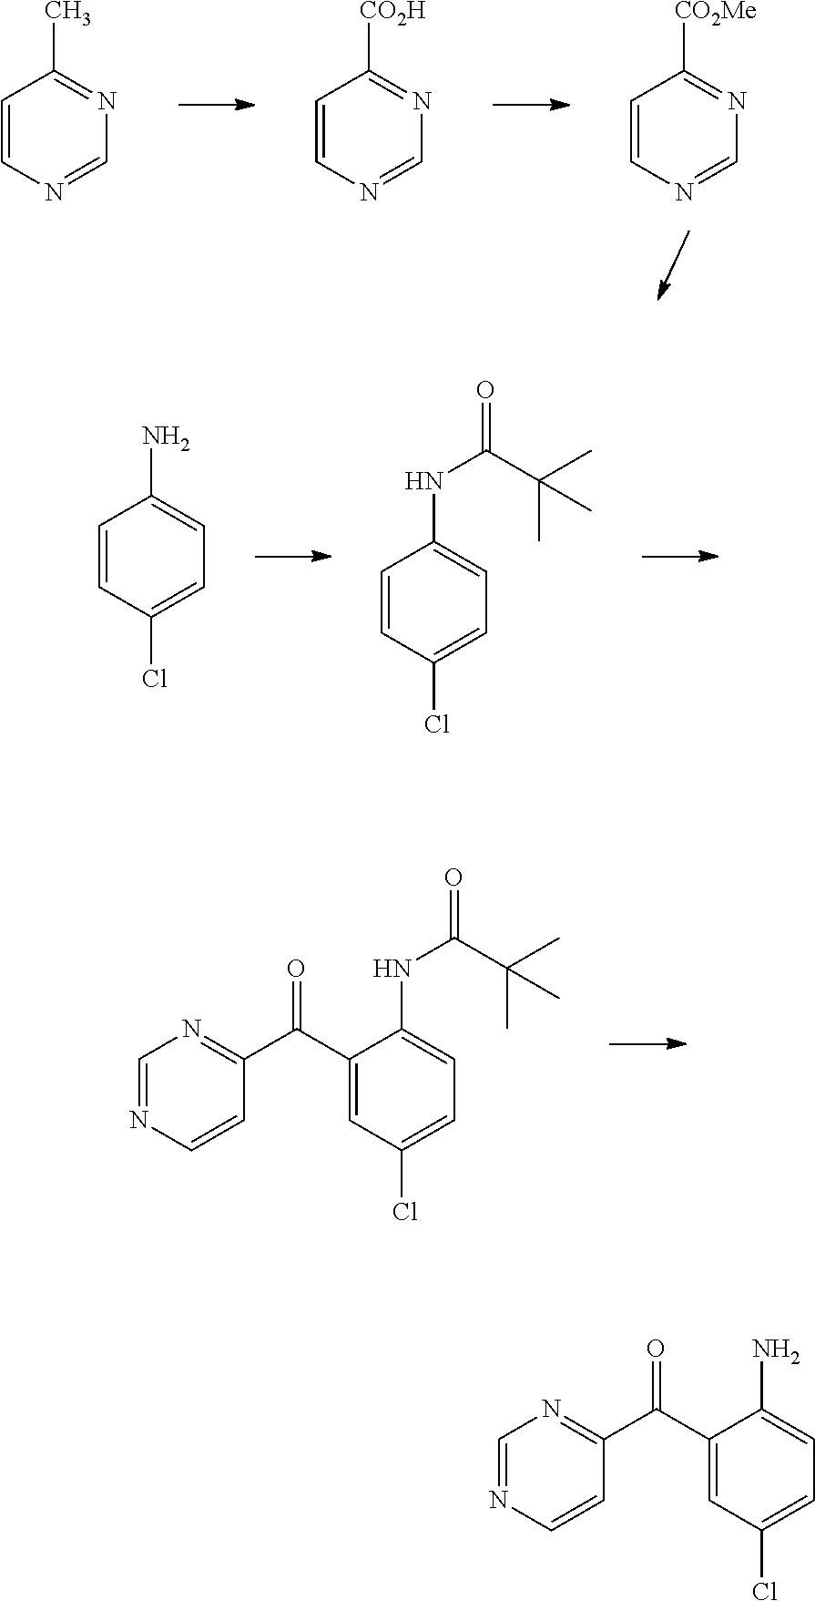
C1=CN=CN=C1C.C1=CN=CN=C1[CO2H].C1=CN=CN=C1[CO2Me].C1=CC(Cl)=CC=C1N.C1=CC(Cl)=CC=C1NC(=O)C(C)(C)C.C1(C(C2=NC=NC=C2)=O)=CC(Cl)=CC=C1NC(=O)C(C)(C)C.C1(C(C2=NC=NC=C2)=O)=CC(Cl)=CC=C1N
